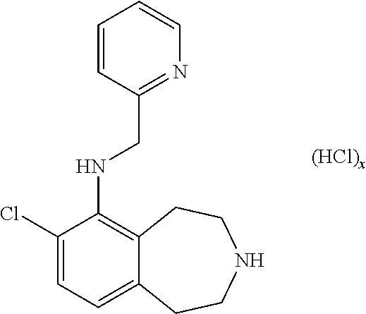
ClC1=CC=C2C(=C1NCC1=NC=CC=C1)CCNCC2.[(HCl)x]
